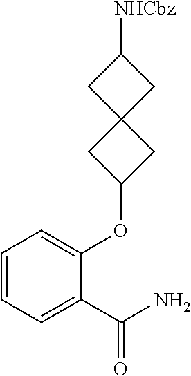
C1(C(N)=O)=CC=CC=C1OC1CC2(C1)CC([NHCbz])C2
